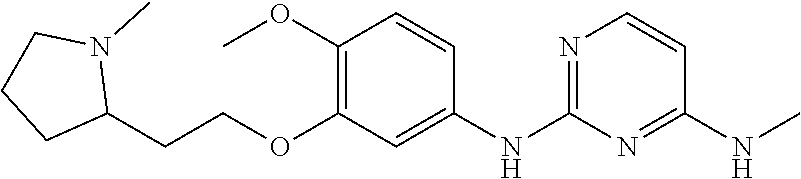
C1(NC)=NC(NC2=CC(OCCC3N(C)CCC3)=C(OC)C=C2)=NC=C1
